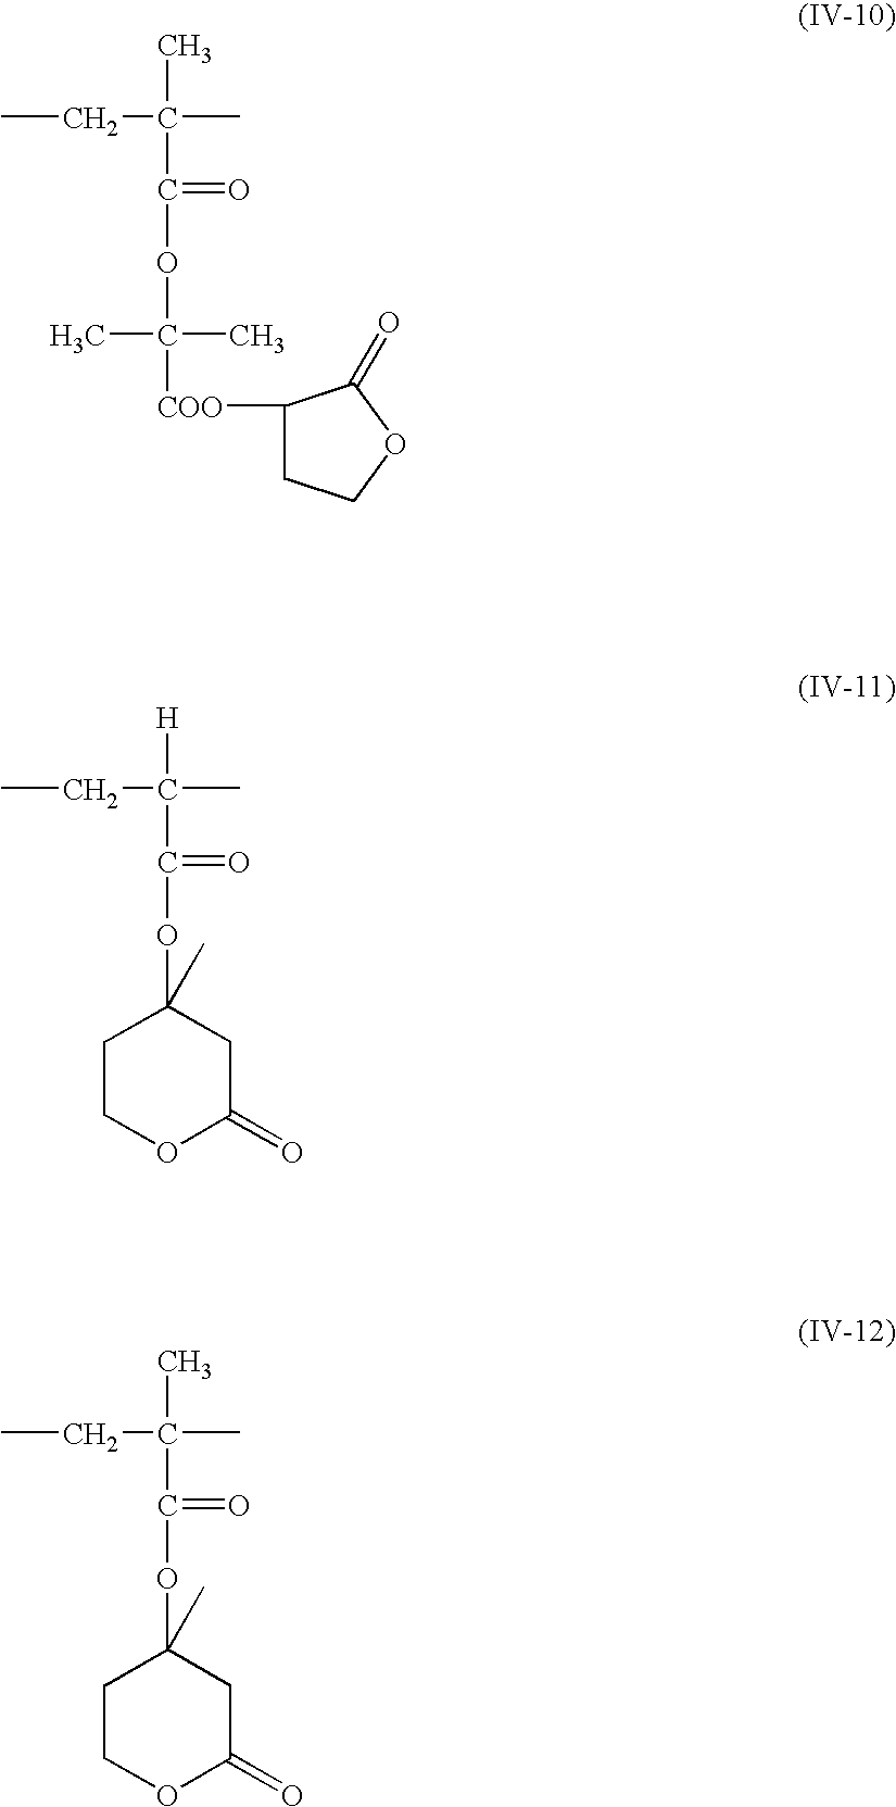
CCC(C)(C)C(OC(C)(C)[COO]C1CCOC1=O)=O.CCC([H])(C)C(OC1(C)CCOC(=O)C1)=O.CCC(C)(C)C(OC1(C)CCOC(=O)C1)=O
